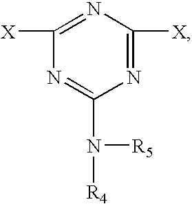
N1=C([X])N=C([X])N=C1N([R5])[R4]
